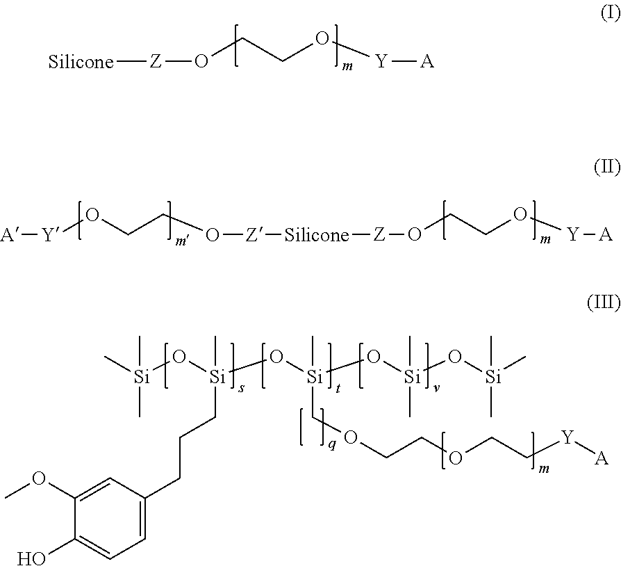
C1(OC)=CC(CCC[Si](O[Si](O[Si](O[Si](C)(C)C)(C)C)(COCCOCC[Y][A])C)(O[Si](C)(C)C)C)=CC=C1O.O(CCO[Y][A])[Z][Silicone].O(CCO[Y][A])[Z][Silicone][Z]OCCO[Y][A]
